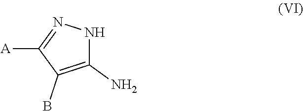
C1(N)=C(B)C([A])=NN1
